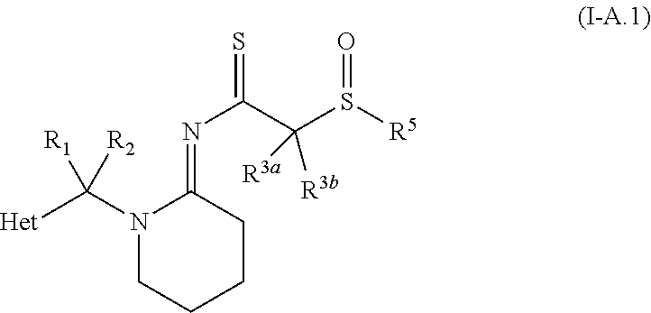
N1(C([Het])([R2])[R1])CCCCC1=NC(=S)C(S([R5])=O)([R3a])[R3b]
